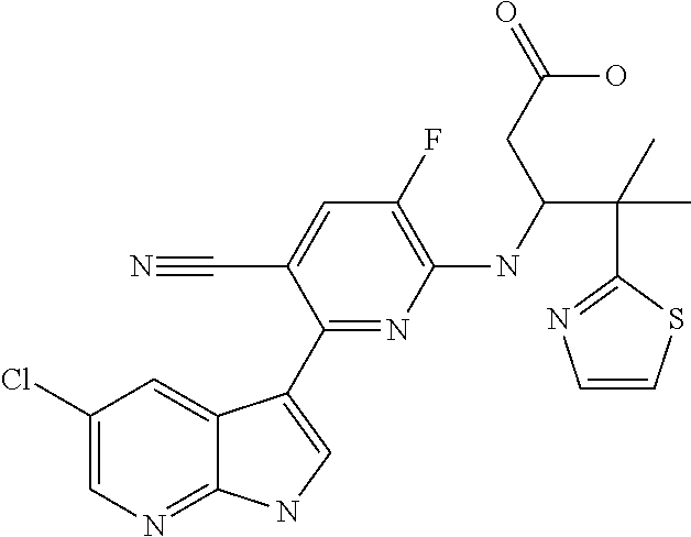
C1(Cl)=CN=C2C(=C1)C(C1=NC(NC(C(C)(C3=NC=CS3)C)CC(=O)O)=C(F)C=C1C#N)=CN2
